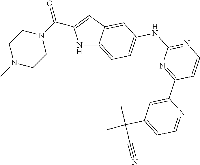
N1C2=CC=C(NC3=NC=CC(C4=CC(C(C)(C)C#N)=CC=N4)=N3)C=C2C=C1C(=O)N1CCN(C)CC1
